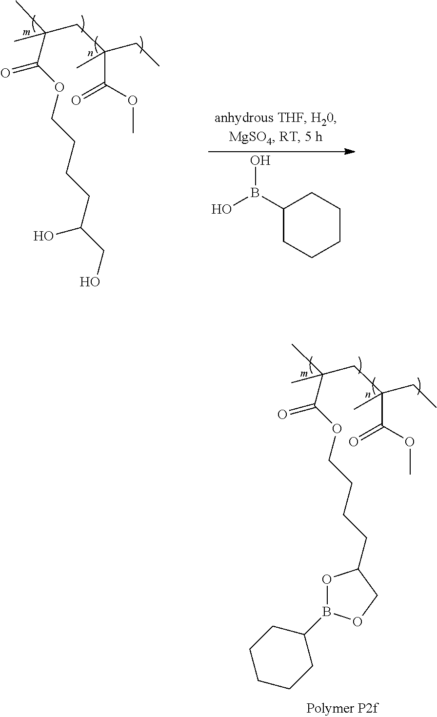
CC(C(OCCCCC(CO)O)=O)(CC(CC)(C)C(OC)=O)C.OB(O)C1CCCCC1.CC(C(OCCCCC1OB(C2CCCCC2)OC1)=O)(CC(CC)(C)C(OC)=O)C
